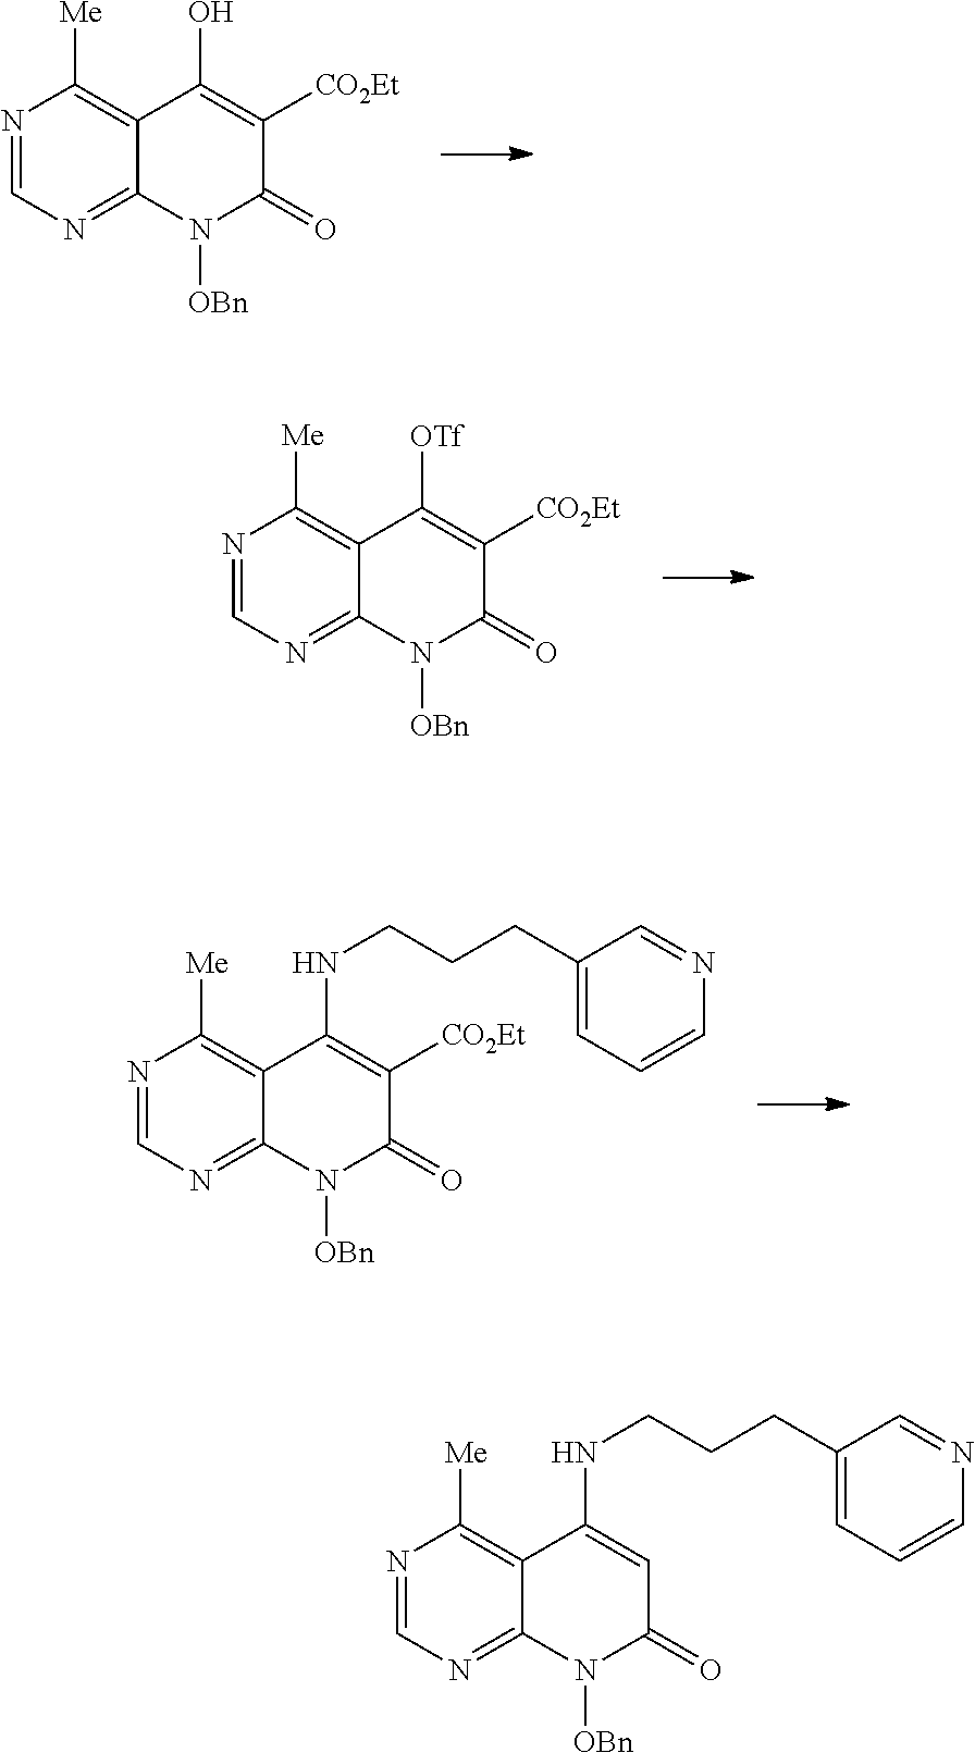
N1=CN=C2C(=C1[Me])C(O)=C([CO2Et])C(=O)N2[OBn].N1=CN=C2C(=C1[Me])C([OTf])=C([CO2Et])C(=O)N2[OBn].N1=CN=C2C(=C1[Me])C(NCCCC1=CC=CN=C1)=C([CO2Et])C(=O)N2[OBn].N1=CN=C2C(=C1[Me])C(NCCCC1=CC=CN=C1)=CC(=O)N2[OBn]
